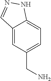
C12=CC(CN)=CC=C1NN=C2
